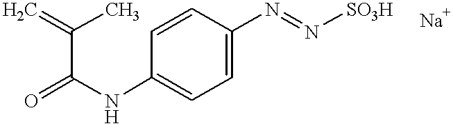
C(C(NC1=CC=C(N=N[SO3H])C=C1)=O)(C)=C
